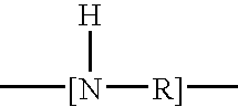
C[[N]([R]]C)[H]
